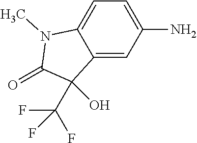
C1(N)=CC=C2C(=C1)C(O)(C(F)(F)F)C(=O)N2C
